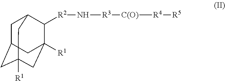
C1C2CC3([R1])CC([R1])(C([R2]N[R3][C(O)][R4][R5])C1C3)C2
